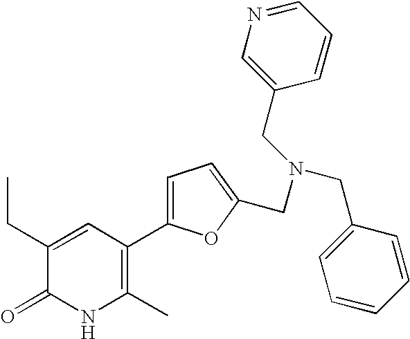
C1(CC)=CC(C2=CC=C(CN(CC3=CN=CC=C3)CC3=CC=CC=C3)O2)=C(C)NC1=O
